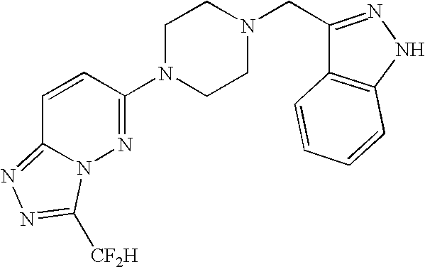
C1=CC(N2CCN(CC3=NNC4=C3C=CC=C4)CC2)=NN2C1=NN=C2[CF2H]
